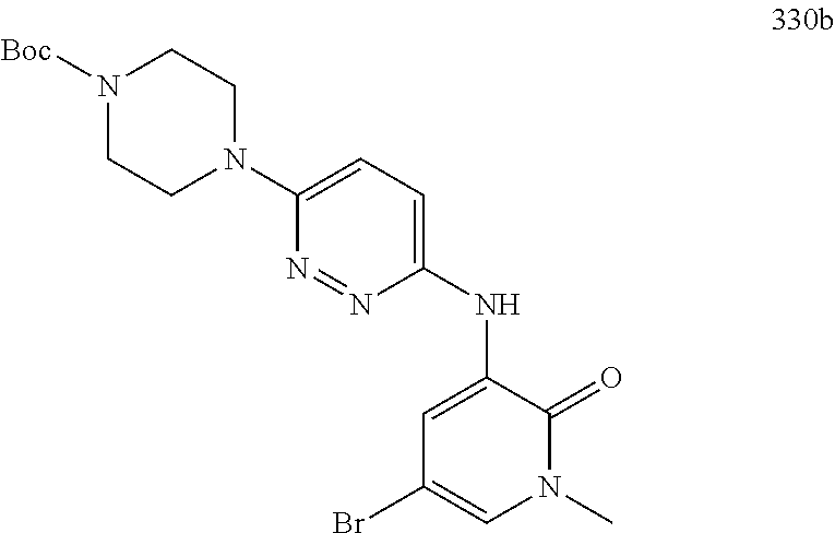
C1=C(NC2=CC(Br)=CN(C)C2=O)N=NC(N2CCN([Boc])CC2)=C1
